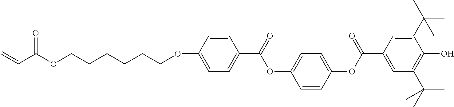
C1=CC(OCCCCCCOC(C=C)=O)=CC=C1C(OC1=CC=C(OC(=O)C2=CC(C(C)(C)C)=C(O)C(C(C)(C)C)=C2)C=C1)=O
